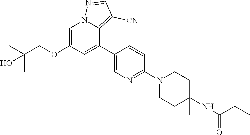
C1=C(OCC(C)(C)O)C=C(C2=CN=C(N3CCC(C)(NC(CC)=O)CC3)C=C2)C2=C([CN])C=NN12
